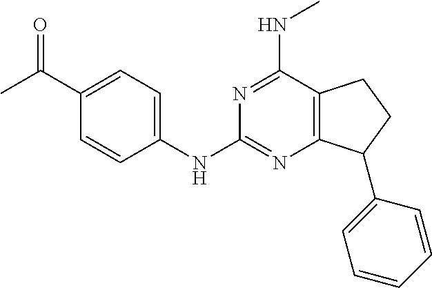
C(C1=CC=C(NC2=NC3=C(C(NC)=N2)CCC3C2=CC=CC=C2)C=C1)(C)=O
